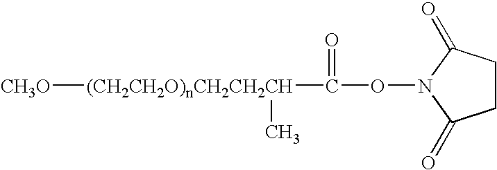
[CH3O][(CH2CH2O)nCH2CH2CH](C(ON1C(=O)CCC1=O)=O)C
